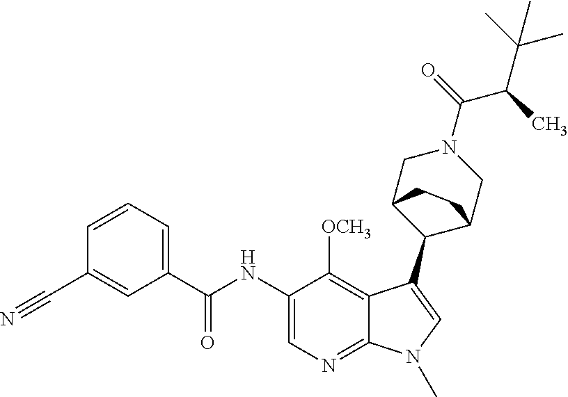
C1=CC=C(C(NC2=CN=C3C(=C2[OCH3])C(C2C4CN(C(=O)C(C)C(C)(C)C)CC2CC4)=CN3C)=O)C=C1C#N
